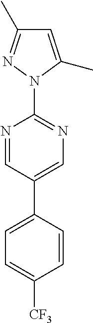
N1(C2=NC=C(C3=CC=C([CF3])C=C3)C=N2)C(C)=CC(C)=N1
